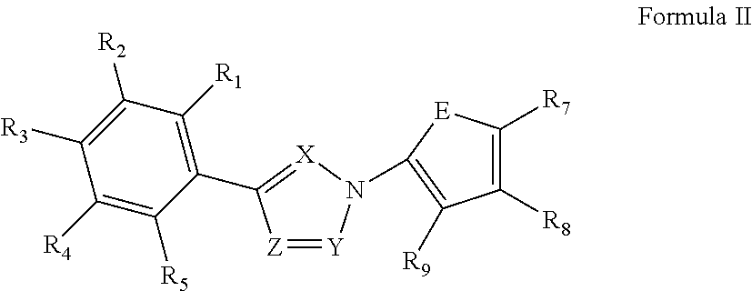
[Z]1=[Y]N(C2=C([R9])C([R8])=C([R7])[E]2)[X]=C1C1=C([R1])C([R2])=C([R3])C([R4])=C1[R5]
